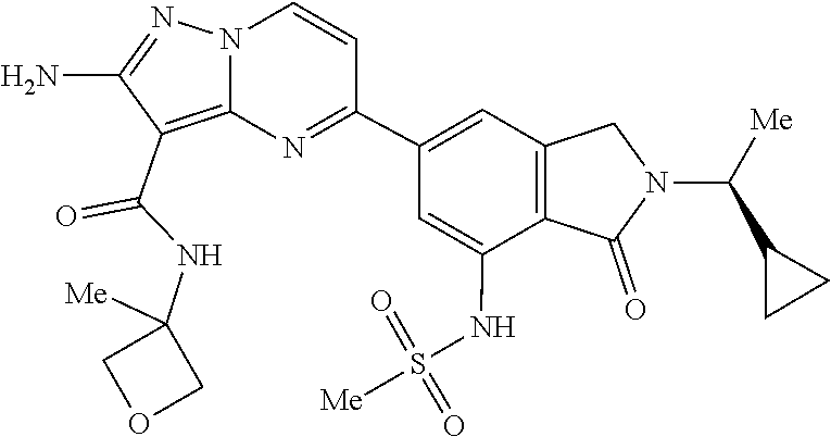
C1(N)=NN2C(=C1C(NC1([Me])COC1)=O)N=C(C1=CC3=C(C(NS(=O)(=O)[Me])=C1)C(=O)N(C(C1CC1)[Me])C3)C=C2
